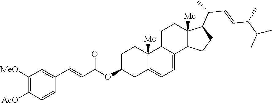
C1C(OC(C=CC2=CC([MeO])=C([AcO])C=C2)=O)CC2=CC=C3C(C2([Me])C1)CCC1([Me])C3CCC1C(C=CC(C(C)C)C)C
